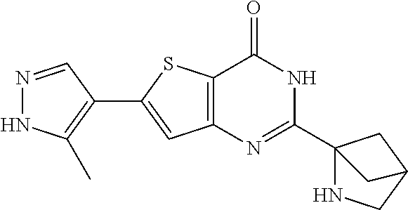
N1=CC(C2=CC3=C(S2)C(=O)NC(C24NCC(C2)C4)=N3)=C(C)N1
